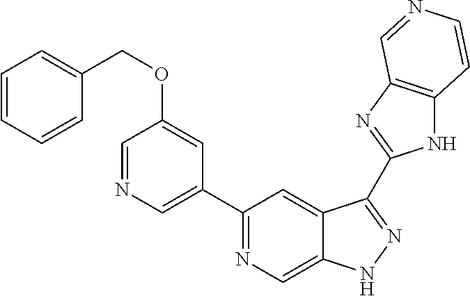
C1(C2=NC=C3C(=C2)C(C2=NC4=C(N2)C=CN=C4)=NN3)=CN=CC(OCC2=CC=CC=C2)=C1
